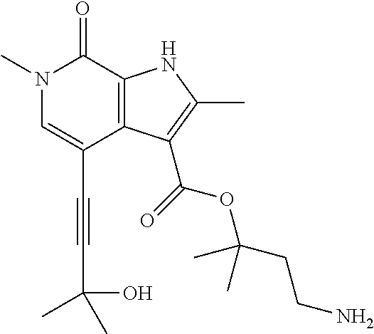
C(C1=CN(C)C(=O)C2=C1C(C(=O)OC(CCN)(C)C)=C(C)N2)#CC(C)(O)C
